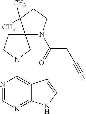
N1=CN=C2C(=C1N1CC3(N(C(CC#N)=O)CCC3(C)C)CC1)C=CN2
